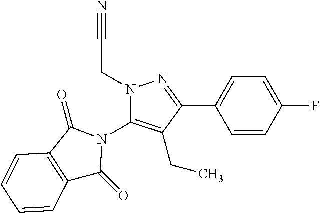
C12=C(C(=O)N(C3=C(CC)C(C4=CC=C(F)C=C4)=NN3CC#N)C1=O)C=CC=C2
